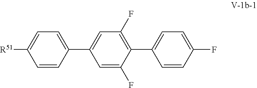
C1=C(F)C(C2=CC=C(F)C=C2)=C(F)C=C1C1=CC=C([R51])C=C1
